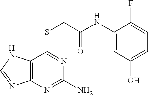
C1(NC(=O)CSC2=NC(N)=NC3=C2NC=N3)=CC(O)=CC=C1F
